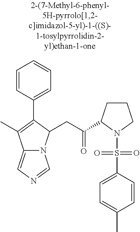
C12=CN=CN1C(CC(C1CCCN1S(C1=CC=C(C)C=C1)(=O)=O)=O)C(C1=CC=CC=C1)=C2C
